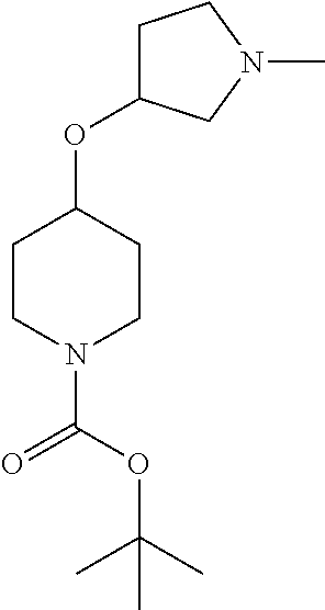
N1(C(OC(C)(C)C)=O)CCC(OC2CCN(C)C2)CC1
